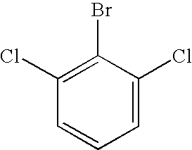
C1(Cl)=C(Br)C(Cl)=CC=C1
